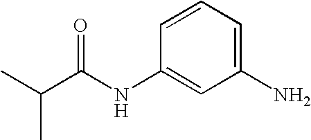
C1=CC=C(N)C=C1NC(C(C)C)=O
